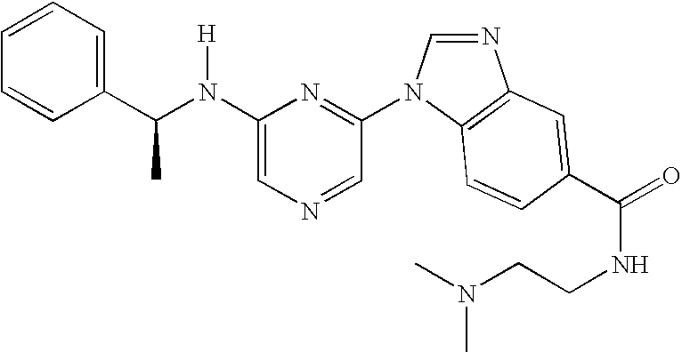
C1(N(C(C2=CC=CC=C2)C)[H])=CN=CC(N2C=NC3=C2C=CC(C(=O)NCCN(C)C)=C3)=N1
